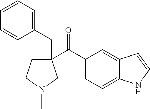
C(=O)(C1(CC2=CC=CC=C2)CCN(C)C1)C1=CC=C2C(=C1)C=CN2
